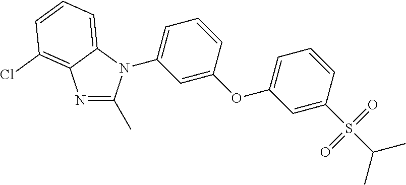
C1(OC2=CC(N3C(C)=NC4=C(Cl)C=CC=C34)=CC=C2)=CC=CC(S(C(C)C)(=O)=O)=C1
